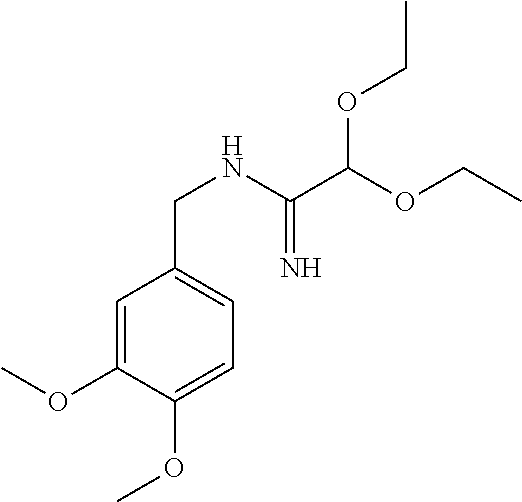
C1=C(OC)C(OC)=CC=C1CNC(C(OCC)OCC)=N
